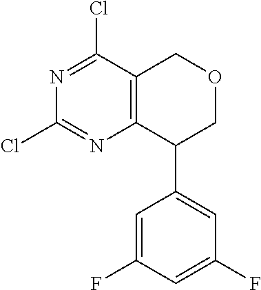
C1=C(F)C=C(F)C=C1C1COCC2=C1N=C(Cl)N=C2Cl
